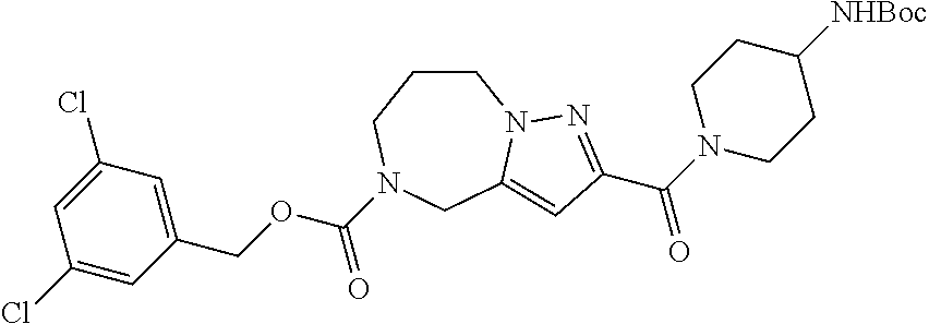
C1CN2C(=CC(C(N3CCC([NHBoc])CC3)=O)=N2)CN(C(OCC2=CC(Cl)=CC(Cl)=C2)=O)C1
